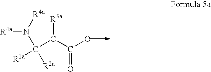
N([R4a])([R4a])C(C(C(O)=O)[R3a])([R1a])[R2a]
